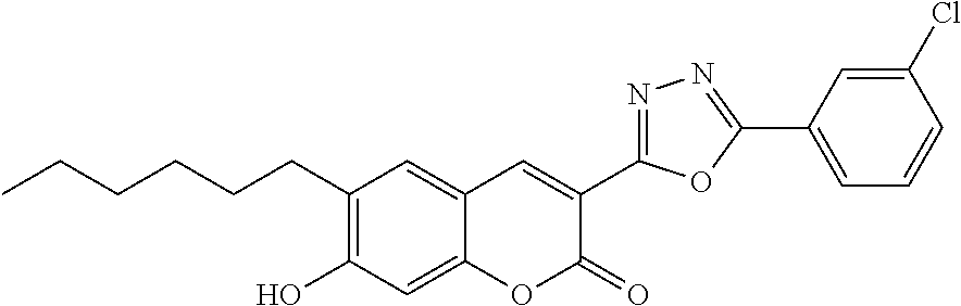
CCCCCCC1=C(O)C=C2C(=C1)C=C(C1=NN=C(C3=CC=CC(Cl)=C3)O1)C(=O)O2
